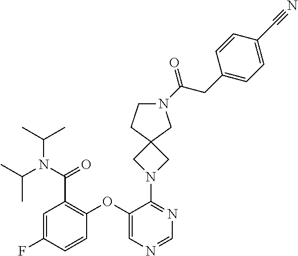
C1(OC2=C(C(=O)N(C(C)C)C(C)C)C=C(F)C=C2)=CN=CN=C1N1CC2(C1)CCN(C(CC1=CC=C(C#N)C=C1)=O)C2
